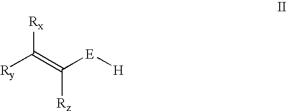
[Ry]C(=C([E][H])[Rz])[Rx]
